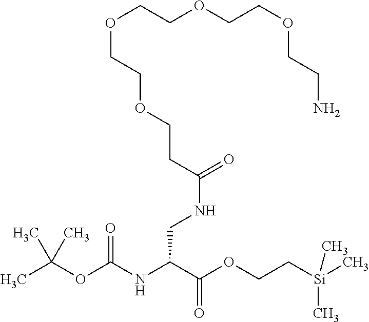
CC(OC(NC(C(OCC[Si](C)(C)C)=O)CNC(=O)CCOCCOCCOCCOCCN)=O)(C)C
